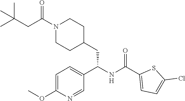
C(CC(N1CCC(CC(C2=CC=C(OC)N=C2)NC(=O)C2=CC=C(Cl)S2)CC1)=O)(C)(C)C.[H]
